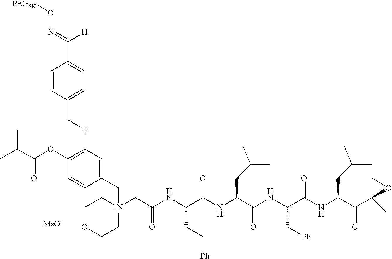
[MsO-].O(C1=C(OC(C(C)C)=O)C=CC(C[N+]2(CC(NC(C(NC(C(NC(C(NC(C(C3(C)OC3)=O)CC(C)C)=O)C[Ph])=O)CC(C)C)=O)CC[Ph])=O)CCOCC2)=C1)CC1=CC=C(C(=NO[PEG5K])[H])C=C1
